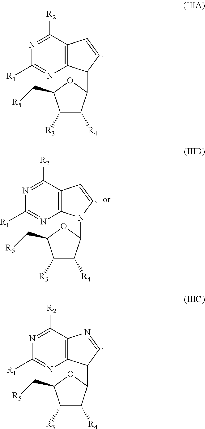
N1=C([R2])C2=C(N=C1[R1])C(C1C([R4])C([R3])C(C[R5])O1)C=C2.N1=C([R2])C2=C(N=C1[R1])N(C1C([R4])C([R3])C(C[R5])O1)C=C2.N1=C([R2])C2=C(N=C1[R1])C(C1C([R4])C([R3])C(C[R5])O1)C=N2
